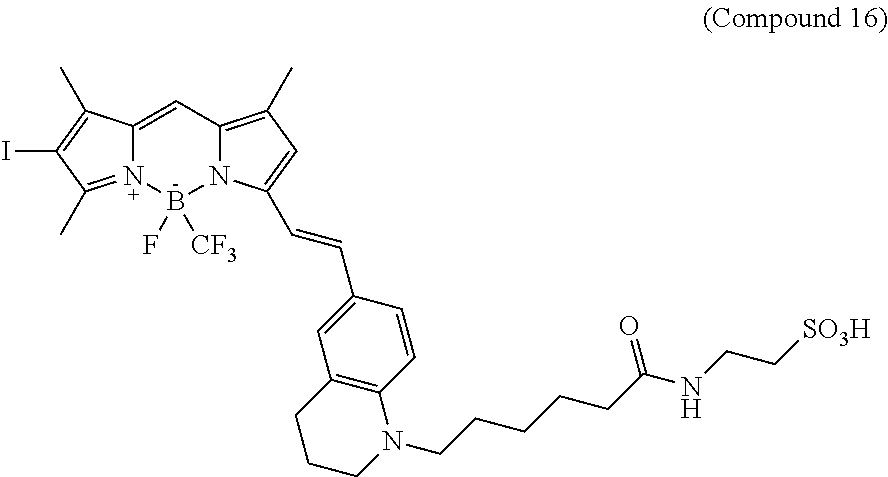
C12=CC3=C(C)C=C(C=CC4=CC5=C(C=C4)N(CCCCCC(=O)NCC[SO3H])CCC5)N3B([CF3])(F)N1=C(C)C(I)=C2C
